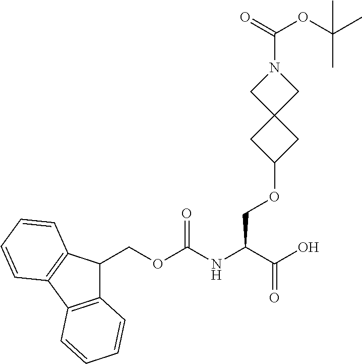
C12=C(C3=C(C1COC(NC(C(O)=O)COC1CC4(C1)CN(C(=O)OC(C)(C)C)C4)=O)C=CC=C3)C=CC=C2
